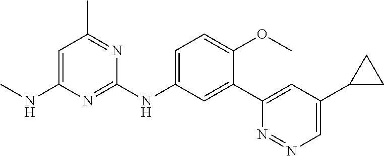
C1=C(NC2=NC(NC)=CC(C)=N2)C=C(C2=CC(C3CC3)=CN=N2)C(OC)=C1
